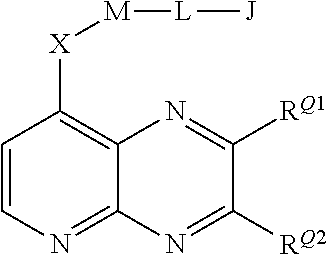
C1=CN=C2C(=C1[X][M][L][J])N=C([RQ1])C([RQ2])=N2
